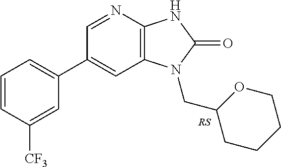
C1(C2=CC=CC([CF3])=C2)=CC2=C(N=C1)NC(=O)N2CC1CCCCO1
